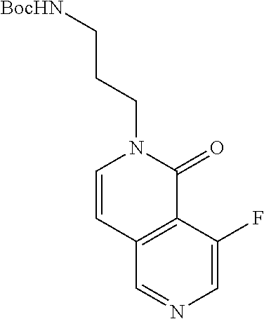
C12=C(C(F)=CN=C1)C(=O)N(CCC[BocHN])C=C2
